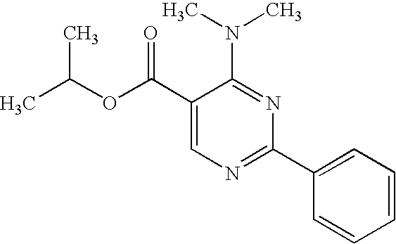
C1(C(OC(C)C)=O)=CN=C(C2=CC=CC=C2)N=C1N(C)C
